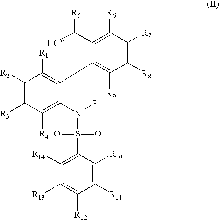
C1([R2])=C([R3])C([R4])=C(N(S(=O)(=O)C2=C([R14])C([R13])=C([R12])C([R11])=C2[R10])P)C(C2=C([R9])C([R8])=C([R7])C([R6])=C2C([R5])O)=C1[R1]
